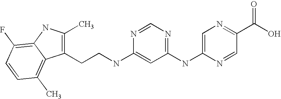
C1(NC2=NC=NC(NCCC3=C(C)NC4=C(F)C=CC(C)=C34)=C2)=CN=C(C(O)=O)C=N1
